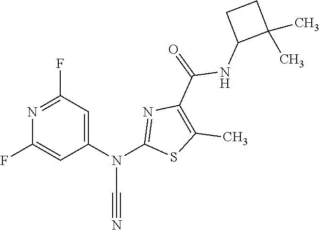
N1=C(F)C=C(N(C2=NC(C(NC3C(C)(C)CC3)=O)=C(C)S2)C#N)C=C1F
